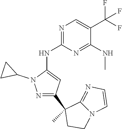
N1=C(NC2=CC(C3(C)CCN4C3=NC=C4)=NN2C2CC2)N=C(NC)C(C(F)(F)F)=C1
